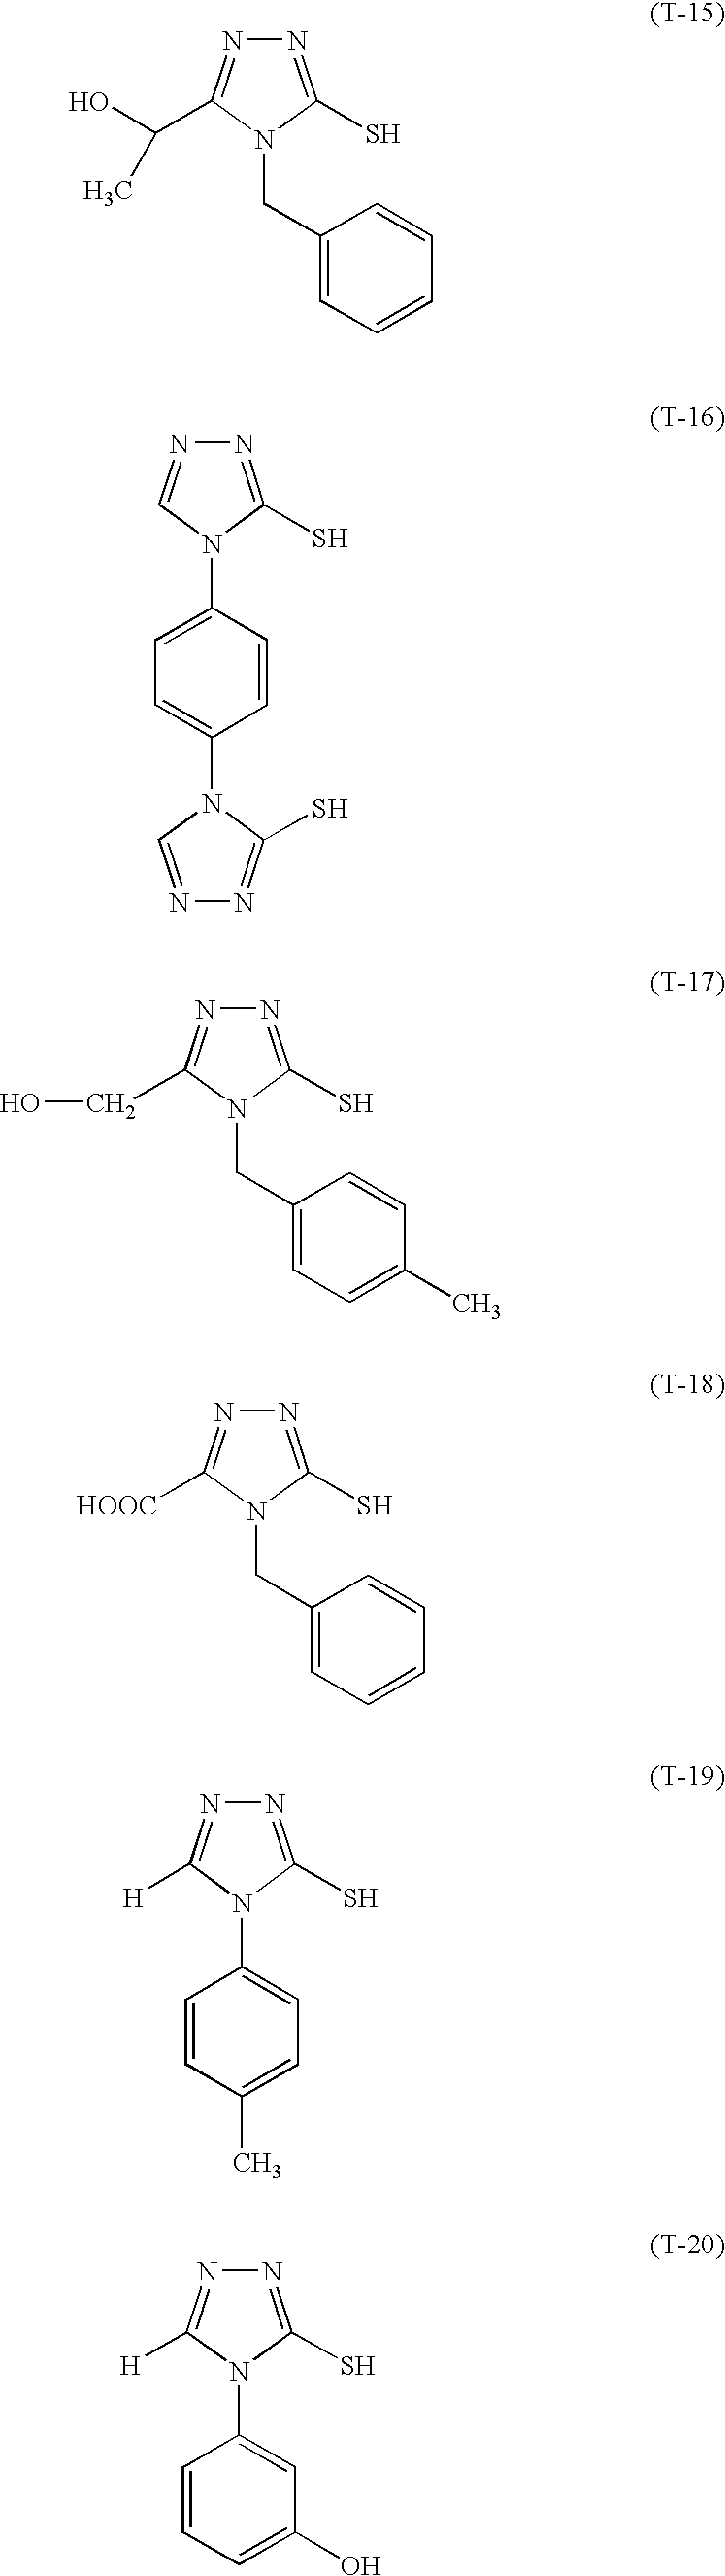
N1=C(S)N(CC2=CC=CC=C2)C(C(O)C)=N1.N1=C(S)N(C2=CC=C(N3C=NN=C3S)C=C2)C=N1.N1=C(S)N(CC2=CC=C(C)C=C2)C(CO)=N1.N1=C(S)N(CC2=CC=CC=C2)C([HOOC])=N1.N1=C(S)N(C2=CC=C(C)C=C2)C([H])=N1.N1=C(S)N(C2=CC(O)=CC=C2)C([H])=N1
